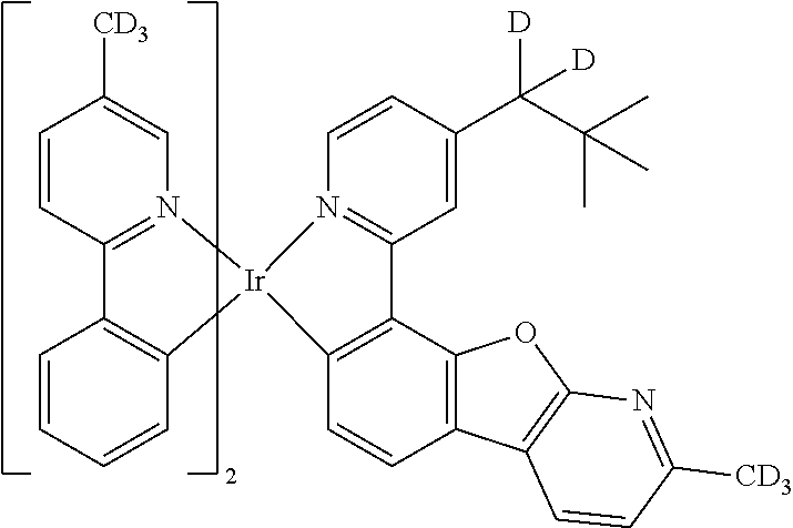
C1=CC2=N(C=C1[CD3])[Ir]1(C3=C2C=CC=C3)C2=C(C3=C(C=C2)C2=C(O3)N=C([CD3])C=C2)C2=N1C=CC(C([D])(C(C)(C)C)[D])=C2
